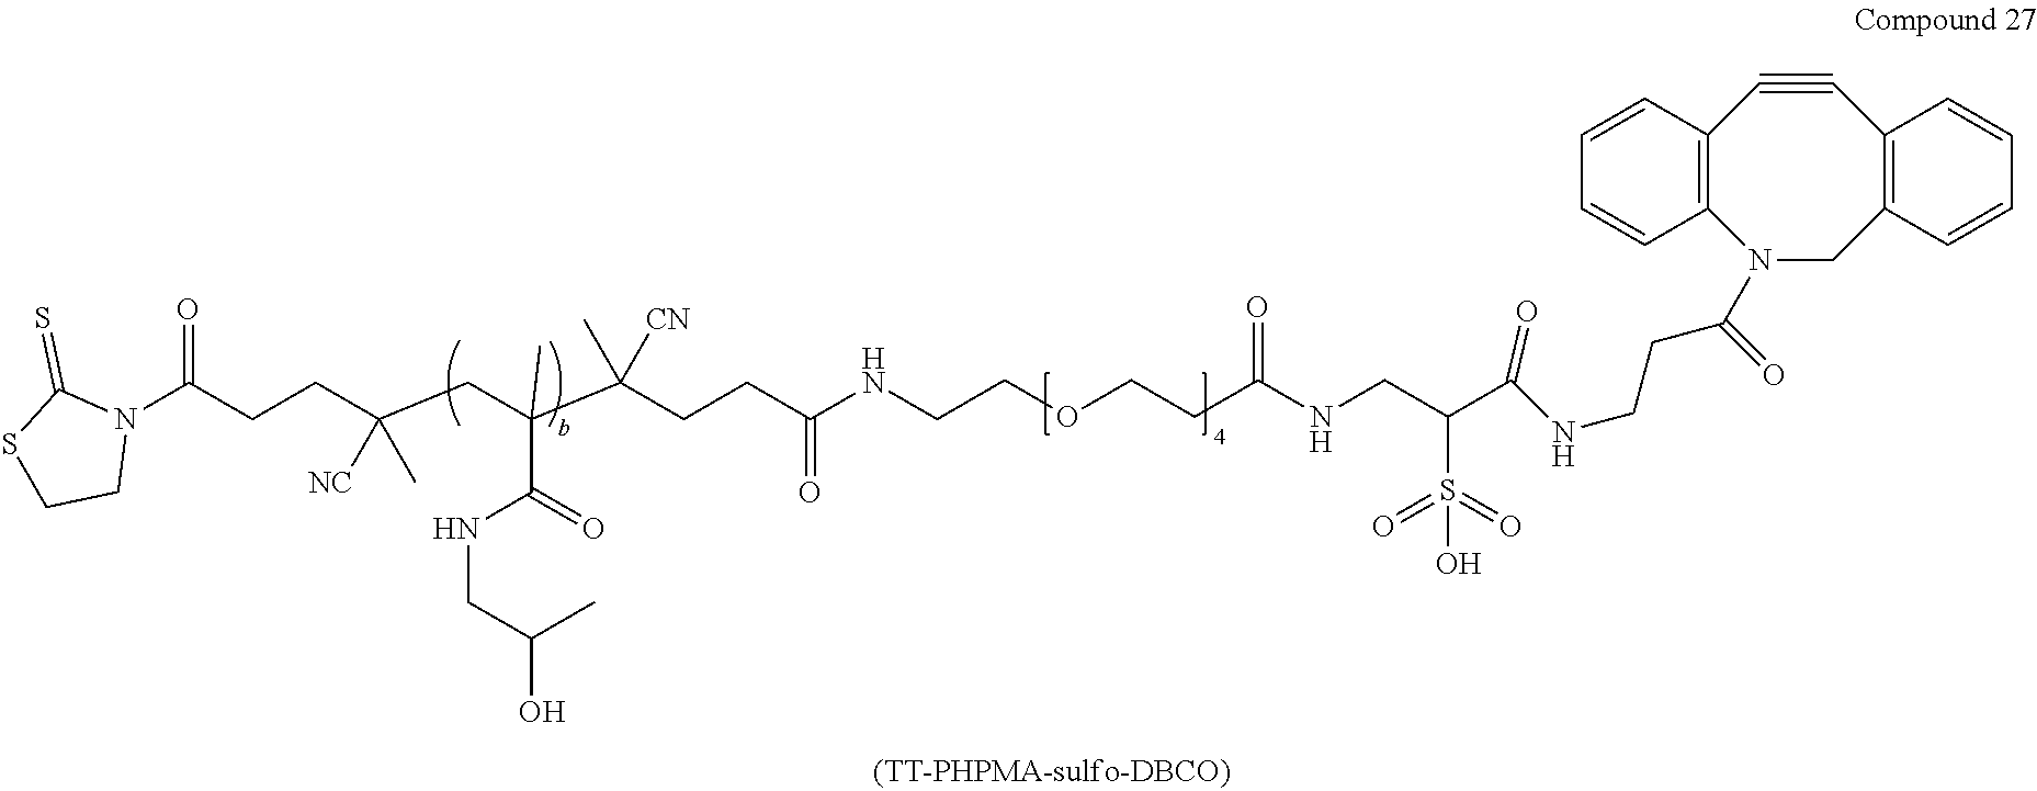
N1(C(CCC(CC(C(CCC(NCCOCCC(NCC(S(O)(=O)=O)C(NCCC(=O)N2CC3=C(C#CC4=C2C=CC=C4)C=CC=C3)=O)=O)=O)(C)[CN])(C)C(=O)NCC(C)O)(C)[NC])=O)C(=S)SCC1
